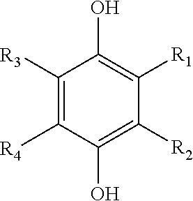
C1(O)=C([R1])C([R2])=C(O)C([R4])=C1[R3]
